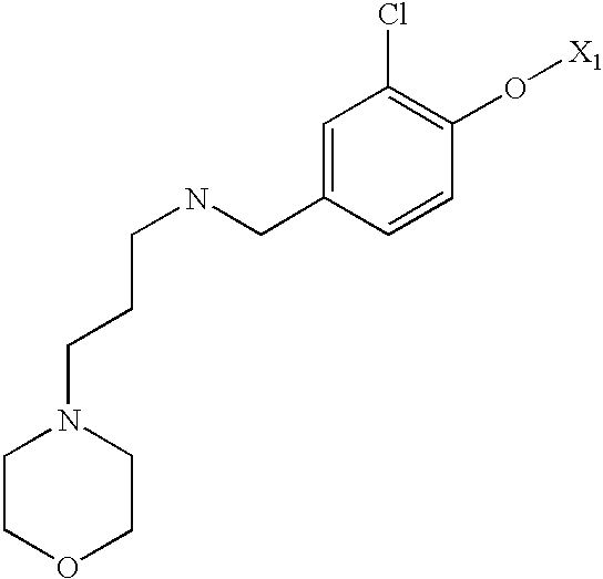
C(NCC1=CC(Cl)=C(O[X1])C=C1)CCN1CCOCC1
